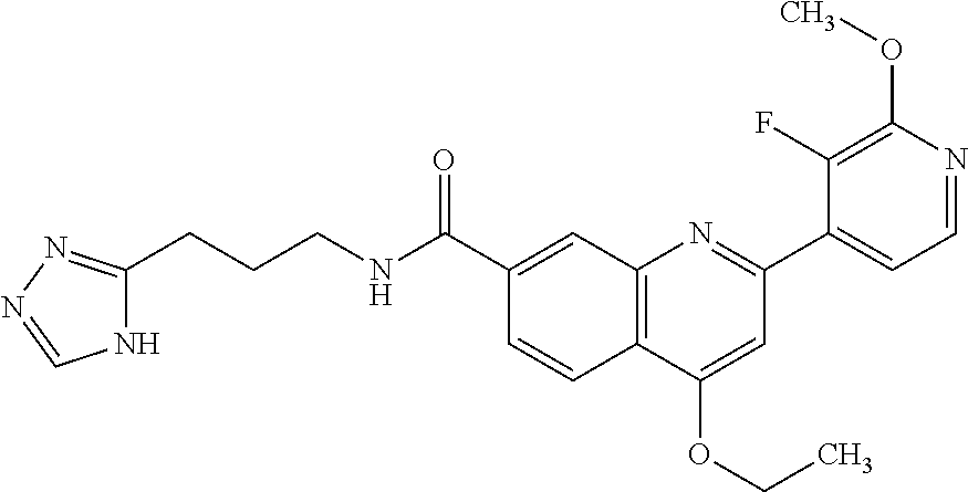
C1(C(NCCCC2=NN=CN2)=O)=CC2=C(C=C1)C(OCC)=CC(C1=CC=NC(OC)=C1F)=N2
